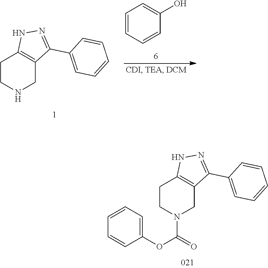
C1CN(C(OC2=CC=CC=C2)=O)CC2=C1NN=C2C1=CC=CC=C1.C1CNCC2=C1NN=C2C1=CC=CC=C1.C1=CC=CC(O)=C1
